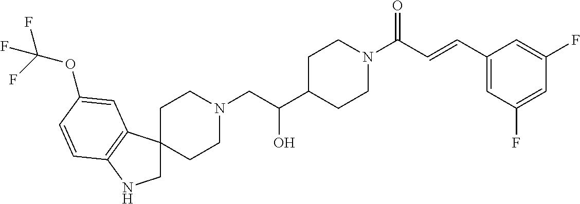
C1C2(C3=C(N1)C=CC(OC(F)(F)F)=C3)CCN(CC(C1CCN(C(C=CC3=CC(F)=CC(F)=C3)=O)CC1)O)CC2
